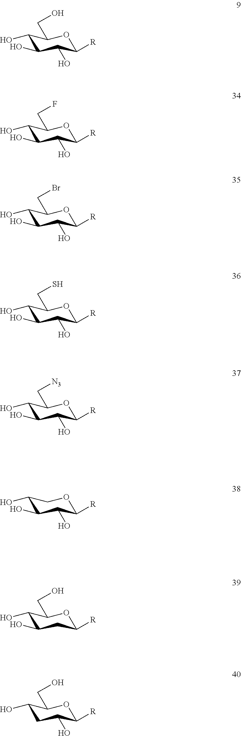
C1(O)C(O)C(O)C([R])OC1CO.C1(O)C(O)C(O)C([R])OC1CF.C1(O)C(O)C(O)C([R])OC1CBr.C1(O)C(O)C(O)C([R])OC1CS.C1(O)C(O)C(O)C([R])OC1C[N3].C1(O)C(O)C(O)C([R])OC1.C1(O)C(O)CC([R])OC1CO.C1(O)CC(O)C([R])OC1CO
